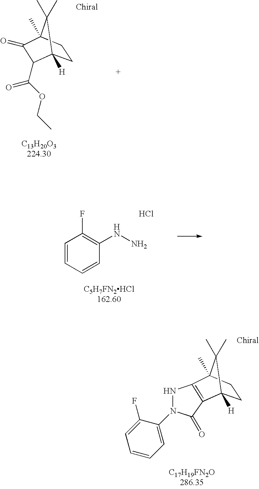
C1CC2(C)C(C)(C)C1([H])C(C(OCC)=O)C2=O.C1=CC=CC(NN)=C1F.Cl.C1=C(F)C(N2NC3=C(C2=O)C2([H])CCC3(C)C2(C)C)=CC=C1
